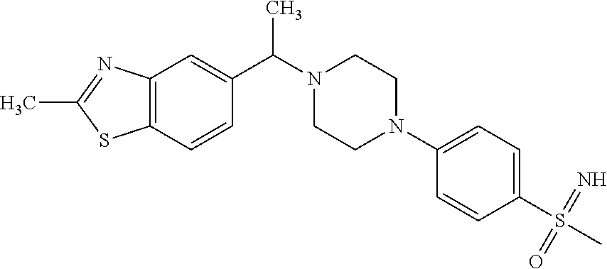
CC(N1CCN(C2=CC=C(S(C)(=N)=O)C=C2)CC1)C1=CC2=C(C=C1)SC(C)=N2
